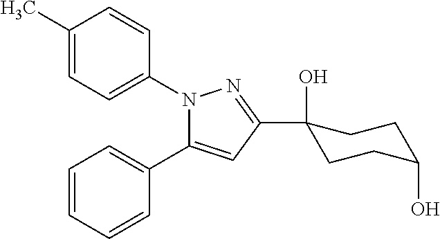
C1(C)=CC=C(N2C(C3=CC=CC=C3)=CC(C3(O)CCC(O)CC3)=N2)C=C1
